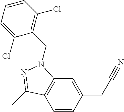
C1=CC(CC#N)=CC2=C1C(C)=NN2CC1=C(Cl)C=CC=C1Cl
